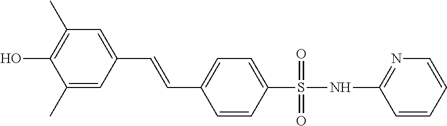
C1(C)=CC(C=CC2=CC=C(S(NC3=NC=CC=C3)(=O)=O)C=C2)=CC(C)=C1O
